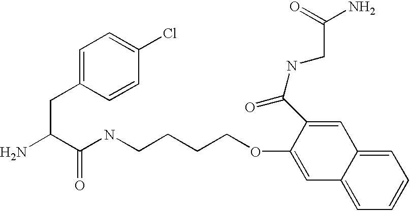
NC(C(NCCCCOC1=CC2=CC=CC=C2C=C1C(NCC(=O)N)=O)=O)CC1=CC=C(Cl)C=C1
